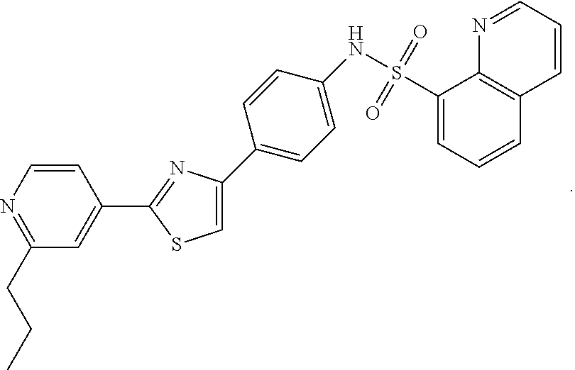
C1=CN=C(CCC)C=C1C1=NC(C2=CC=C(NS(=O)(=O)C3=CC=CC4=C3N=CC=C4)C=C2)=CS1
